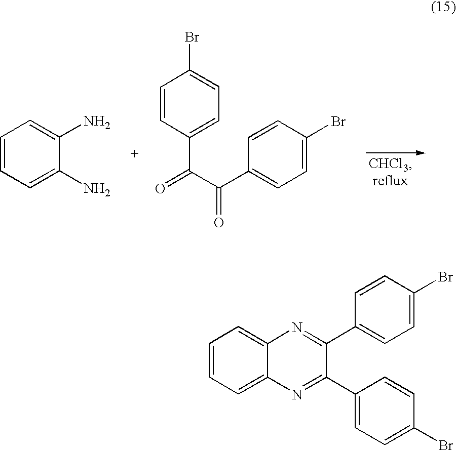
C1=CC=C2C(=C1)N=C(C1=CC=C(Br)C=C1)C(C1=CC=C(Br)C=C1)=N2.C1=CC=C(N)C(N)=C1.C1=C(C(=O)C(=O)C2=CC=C(Br)C=C2)C=CC(Br)=C1
